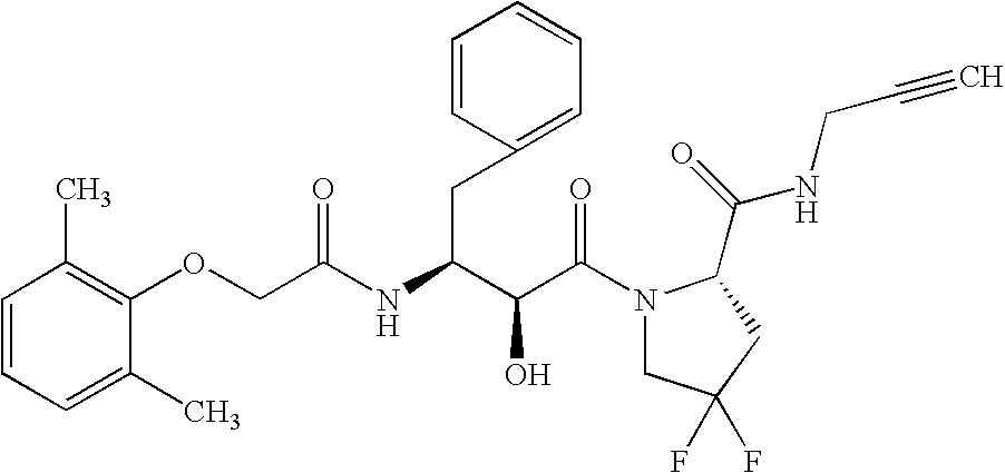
C(C(N1CC(F)(F)CC1C(NCC#C)=O)=O)(O)C(CC1=CC=CC=C1)NC(COC1=C(C)C=CC=C1C)=O
